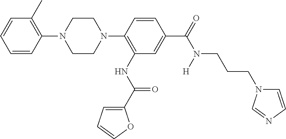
C1=CC=CC(N2CCN(C3=C(NC(=O)C4=CC=CO4)C=C(C(N(CCCN4C=CN=C4)[H])=O)C=C3)CC2)=C1C
